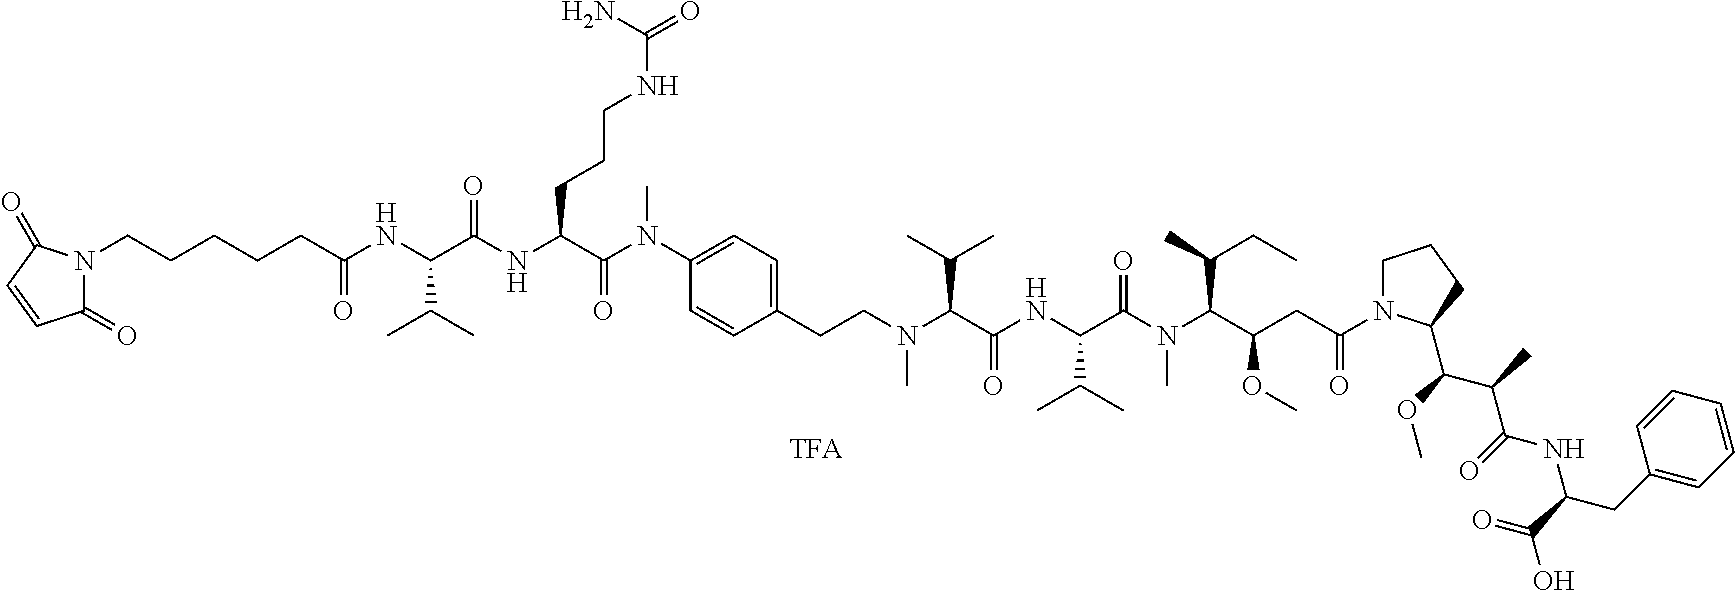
N1(CCCCCC(NC(C(NC(C(N(C2=CC=C(CCN(C(C(NC(C(N(C(C(CC(N3CCCC3C(OC)C(C)C(=O)NC(C(=O)O)CC3=CC=CC=C3)=O)OC)C(C)CC)C)=O)C(C)C)=O)C(C)C)C)C=C2)C)=O)CCCNC(=O)N)=O)C(C)C)=O)C(=O)C=CC1=O
